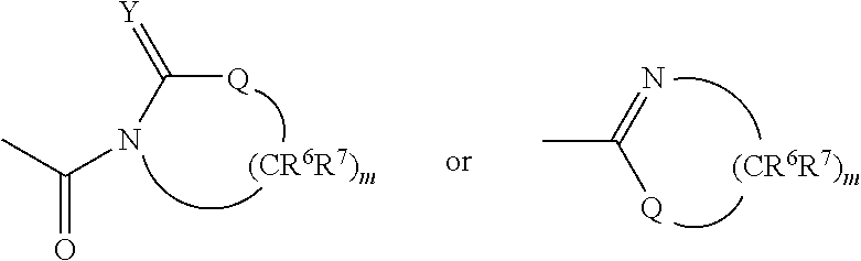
CC(=N)[Q].C(=O)(C)NC([Q])=[Y]
